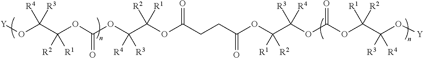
[Y]OC(C(OC(OC(C(OC(CCC(OC(C(OC(OC(C(O[Y])([R3])[R4])([R1])[R2])=O)([R3])[R4])([R1])[R2])=O)=O)([R1])[R2])([R4])[R3])=O)([R2])[R1])([R3])[R4]
